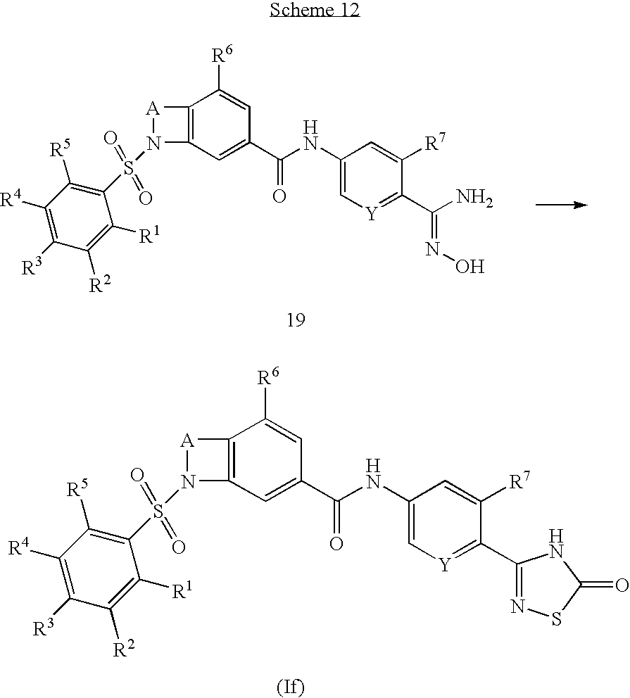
C12=C(C=C(C(=O)NC3=C[Y]=C(C(N)=NO)C([R7])=C3)C=C1[R6])N(S(=O)(=O)C1=C([R5])C([R4])=C([R3])C([R2])=C1[R1])[A]2.C12=C(C=C(C(=O)NC3=C[Y]=C(C4=NSC(=O)N4)C([R7])=C3)C=C1[R6])N(S(=O)(=O)C1=C([R5])C([R4])=C([R3])C([R2])=C1[R1])[A]2
